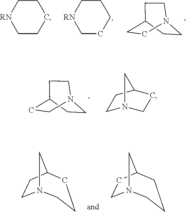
[RN]1CCCCC1.C1CC2CCN1CC2.[RN]1CCCCC1.C1CC2CCN1CC2.C1N2CCC(C1)C2.N12CCC(C1)CCC2.N12CCC(C1)CCC2
